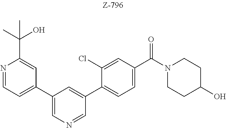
C1(C2=CN=CC(C3=CC=C(C(N4CCC(O)CC4)=O)C=C3Cl)=C2)=CC=NC(C(C)(O)C)=C1
